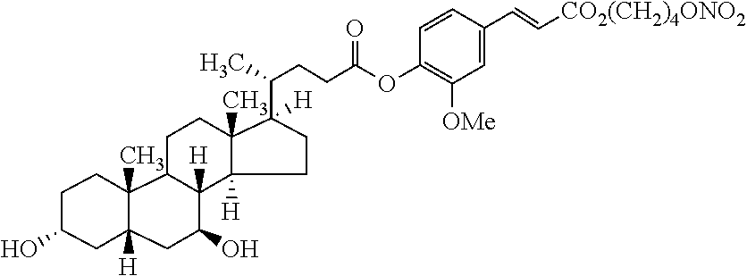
C1C(O)CC2([H])C(C)(C1)C1C([H])(C(O)C2)C2([H])C(C)(CC1)C(C(C)CCC(OC1=C([OMe])C=C(C=C[CO2(CH2)4ONO2])C=C1)=O)([H])CC2
